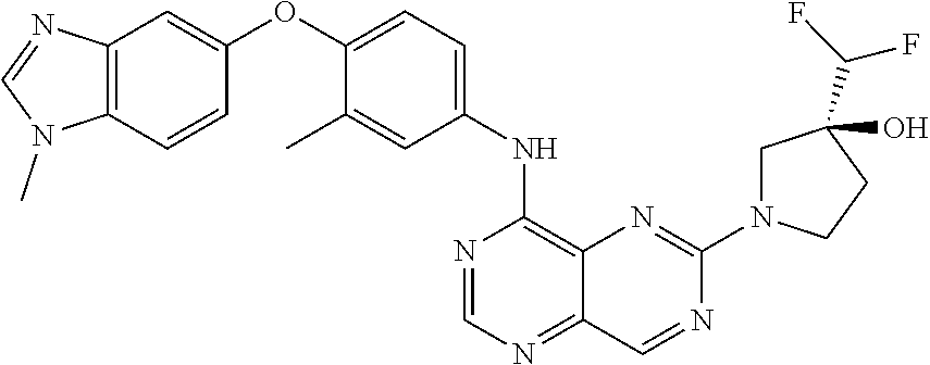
C12=C(C=CC(OC3=CC=C(NC4=C5C(=NC=N4)C=NC(N4CC(O)(C(F)F)CC4)=N5)C=C3C)=C1)N(C)C=N2
